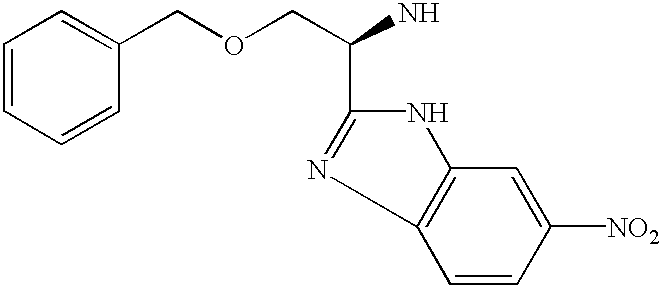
C1=CC=CC(COCC(N)C2=NC3=C(C=C([NO2])C=C3)N2)=C1
